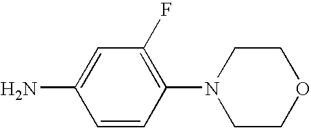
C1=CC(N2CCOCC2)=C(F)C=C1N
